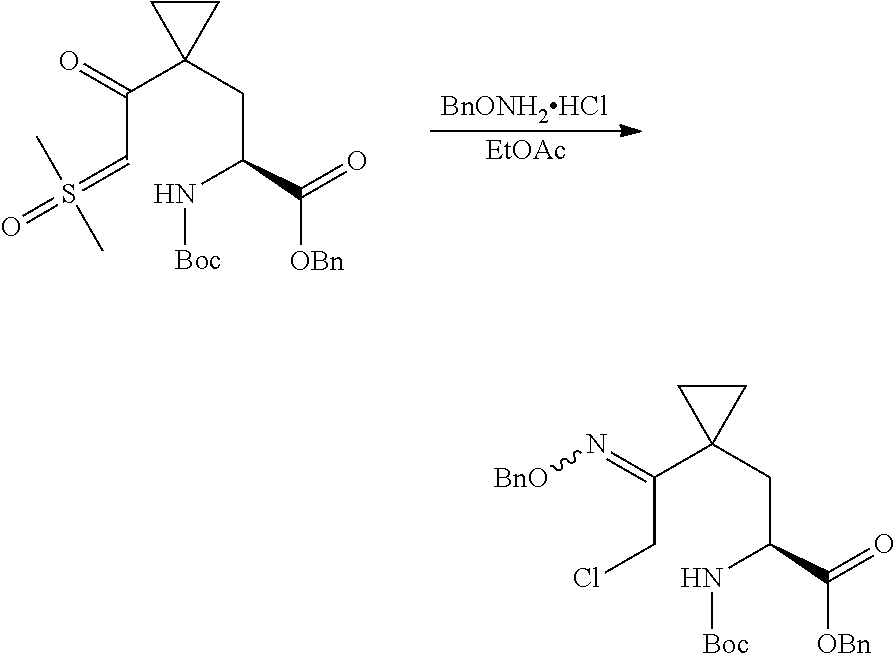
[BnONH2HCl].C(C=S(=O)(C)C)(C1(CC(N[Boc])C(=O)[OBn])CC1)=O.[EtOAc].C(CCl)(C1(CC(N[Boc])C(=O)[OBn])CC1)=N[BnO]
